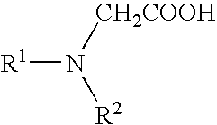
[R1]N([CH2COOH])[R2]
